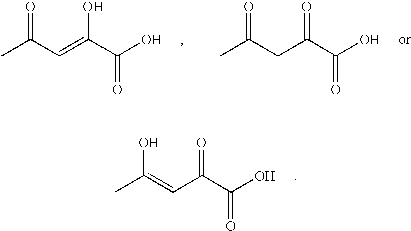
CC(C=C(C(O)=O)O)=O.CC(CC(C(O)=O)=O)=O.CC(=CC(C(O)=O)=O)O
